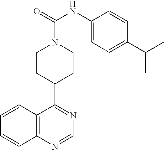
C1CN(C(=O)NC2=CC=C(C(C)C)C=C2)CCC1C1=NC=NC2=C1C=CC=C2
